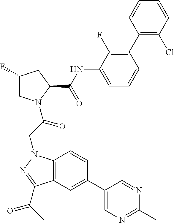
C1(F)CN(C(CN2C3=C(C=C(C4=CN=C(C)N=C4)C=C3)C(C(C)=O)=N2)=O)C(C(NC2=CC=CC(C3=C(Cl)C=CC=C3)=C2F)=O)C1
